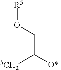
[R5]OCC([#CH2])[O*]
